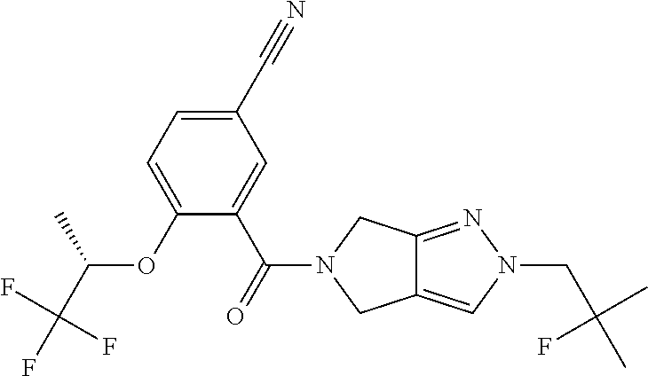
C1(C#N)=CC=C(OC(C(F)(F)F)C)C(C(=O)N2CC3=CN(CC(C)(C)F)N=C3C2)=C1
